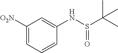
C1(NS(C(C)(C)C)=O)=CC([O2N])=CC=C1
